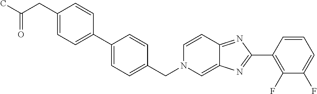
C1(C2=NC3=CN(CC4=CC=C(C5=CC=C(CC(C)=O)C=C5)C=C4)C=CC3=N2)=C(F)C(F)=CC=C1
